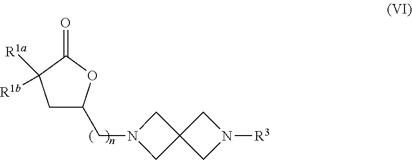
C1C(CN2CC3(C2)CN([R3])C3)OC(=O)C1([R1a])[R1b]
